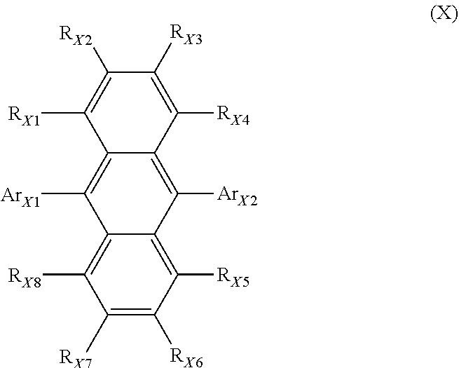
C1([RX7])=C([RX6])C([RX5])=C2C(=C1[RX8])C([ArX1])=C1C(=C2[ArX2])C([RX4])=C([RX3])C([RX2])=C1[RX1]
